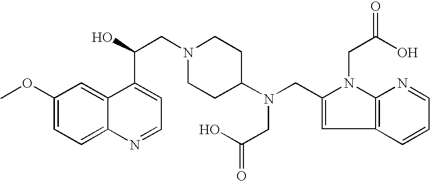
C1(OC)=CC=C2C(=C1)C(C(O)CN1CCC(N(CC3=CC4=C(N3CC(O)=O)N=CC=C4)CC(O)=O)CC1)=CC=N2
